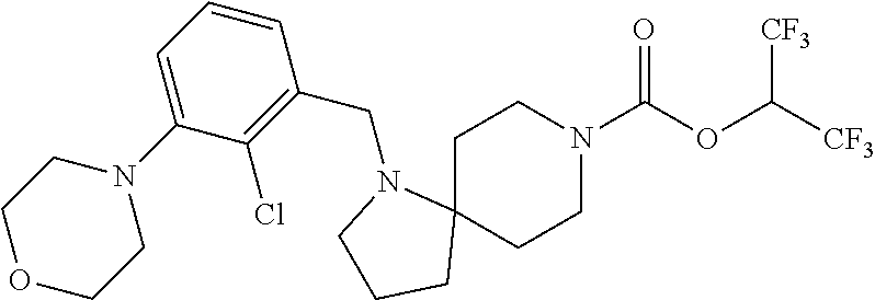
C1C2(CCN(C(OC([CF3])[CF3])=O)C1)N(CC1=C(Cl)C(N3CCOCC3)=CC=C1)CCC2
